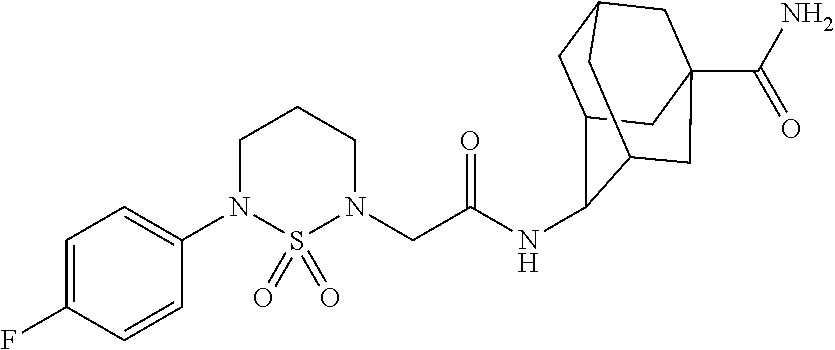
C1(N2CCCN(CC(=O)NC3C4CC5CC(C(N)=O)(CC3C5)C4)S2(=O)=O)=CC=C(F)C=C1
